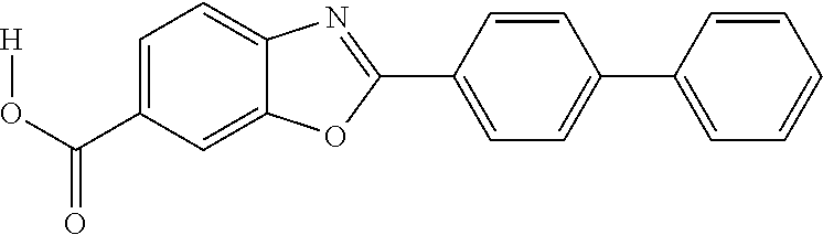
C1=C(C(O[H])=O)C=C2C(=C1)N=C(C1=CC=C(C3=CC=CC=C3)C=C1)O2
